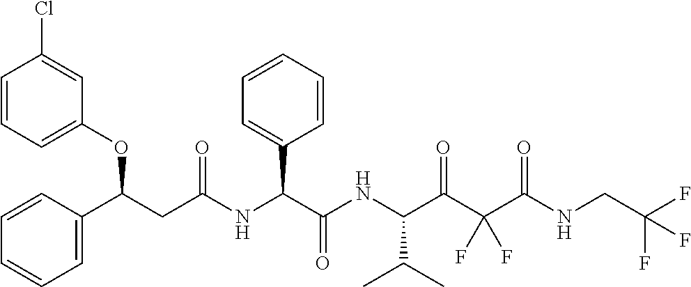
C1=CC(C(CC(NC(C(NC(C(C(C(NCC(F)(F)F)=O)(F)F)=O)C(C)C)=O)C2=CC=CC=C2)=O)OC2=CC=CC(Cl)=C2)=CC=C1
